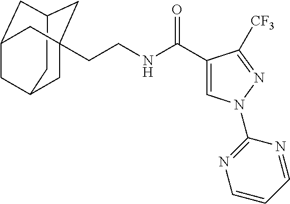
C12CC3CC(CCNC(C4=CN(C5=NC=CC=N5)N=C4[CF3])=O)(C1)CC(C3)C2
